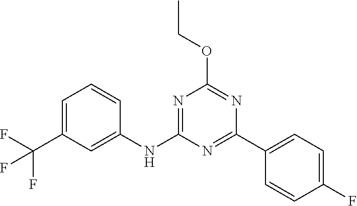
N1=C(C2=CC=C(F)C=C2)N=C(OCC)N=C1NC1=CC(C(F)(F)F)=CC=C1
